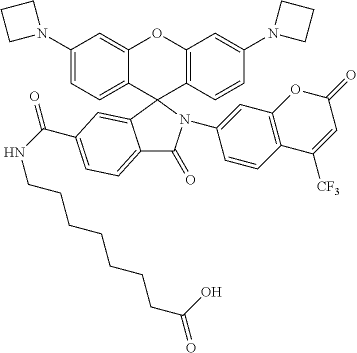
C1(N2CCC2)=CC=C2C(=C1)OC1=C(C23C2=CC(C(NCCCCCCCC(=O)O)=O)=CC=C2C(=O)N3C2=CC3=C(C=C2)C([CF3])=CC(=O)O3)C=CC(N2CCC2)=C1
